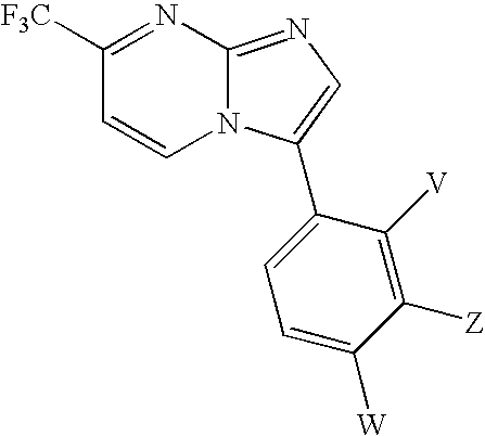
C1([F3C])=NC2=NC=C(C3=CC=C([W])C([Z])=C3[V])N2C=C1
